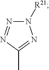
N1=NC(C)=NN1[R21]
